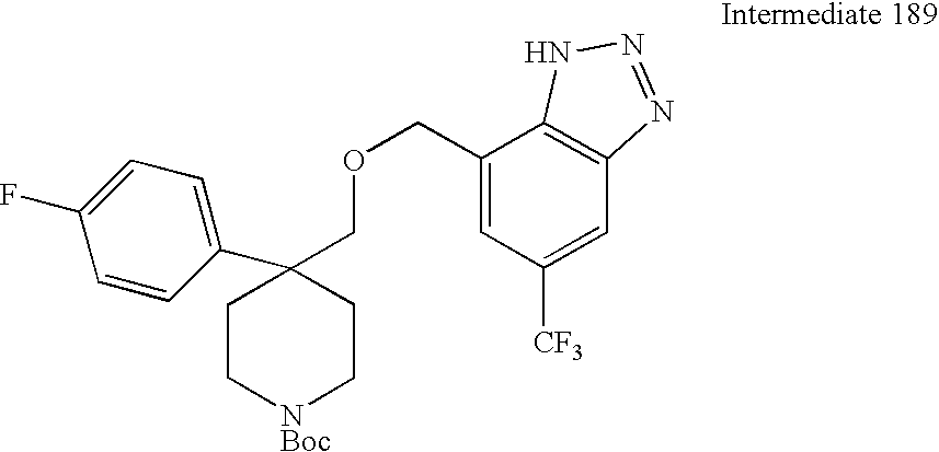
C(C1=CC([CF3])=CC2=C1NN=N2)OCC1(C2=CC=C(F)C=C2)CC[NBoc]CC1
